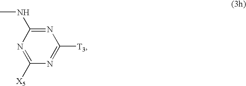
N1=C(NC)N=C([X5])N=C1[T3]
